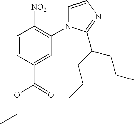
C1=CN=C(C(CCC)CCC)N1C1=C([NO2])C=CC(C(=O)OCC)=C1
